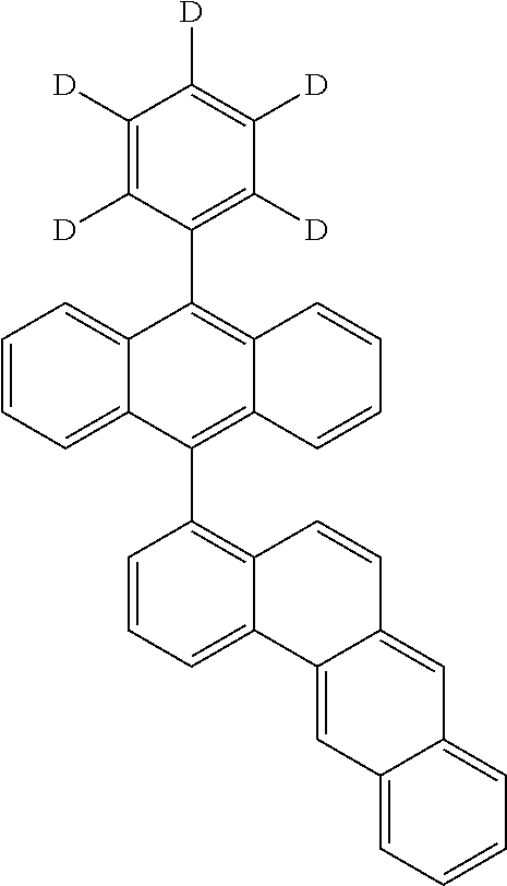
C1=C2C(=CC=C1)C(C1=C([D])C([D])=C([D])C([D])=C1[D])=C1C(=C2C2=C3C(=CC=C2)C2=CC4=CC=CC=C4C=C2C=C3)C=CC=C1
